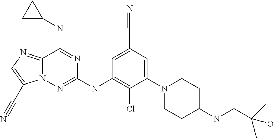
C1=C(C#N)C=C(N2CCC(NCC(C)(C)O)CC2)C(Cl)=C1NC1=NN2C(=NC=C2C#N)C(NC2CC2)=N1
